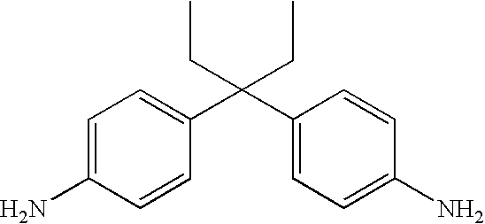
C(C1=CC=C(N)C=C1)(C1=CC=C(N)C=C1)(CC)CC
